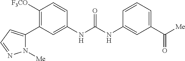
C1([F3CO])=C(C2=CC=NN2[Me])C=C(NC(NC2=CC(C([Me])=O)=CC=C2)=O)C=C1
